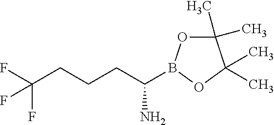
C1(C)(C)OB(C(CCCC(F)(F)F)N)OC1(C)C
